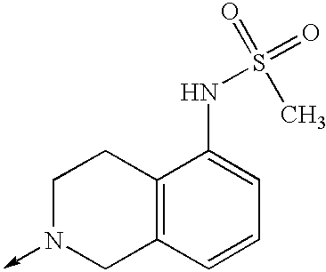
C1N(->C)CC2=C(C1)C(NS(=O)(=O)C)=CC=C2
